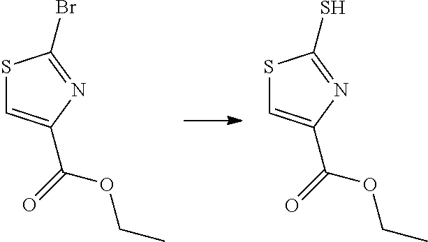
S1C=C(C(=O)OCC)N=C1Br.S1C=C(C(=O)OCC)N=C1S
